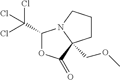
C1(C(Cl)(Cl)Cl)OC(=O)C2(COC)N1CCC2
